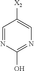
C1([X2])=CN=C(O)N=C1
